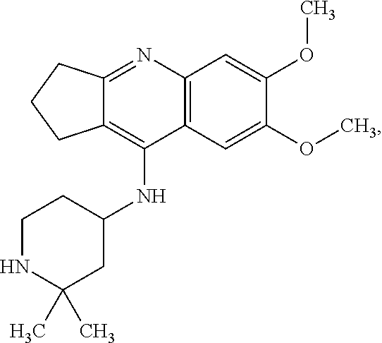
C12=NC3=C(C(NC4CCNC(C)(C)C4)=C1CCC2)C=C(OC)C(OC)=C3
